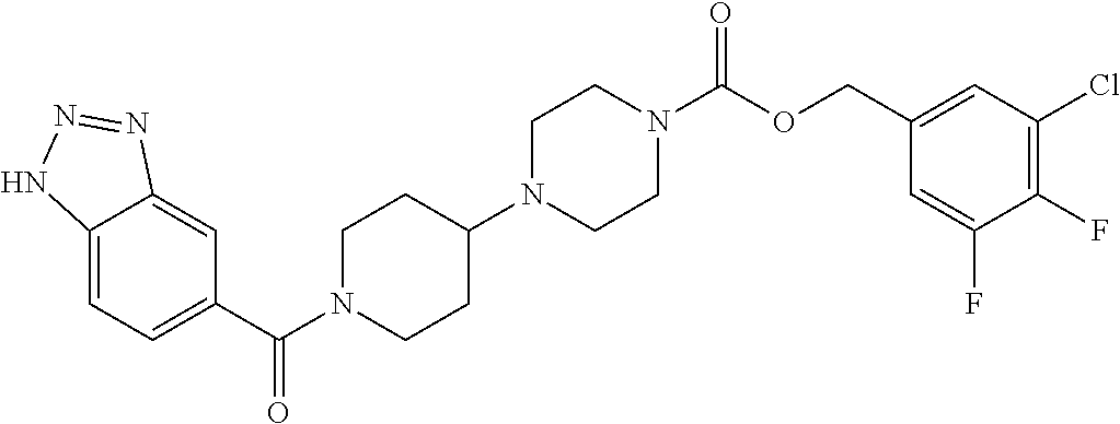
C12=CC=C(C(N3CCC(N4CCN(C(OCC5=CC(Cl)=C(F)C(F)=C5)=O)CC4)CC3)=O)C=C1N=NN2
